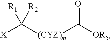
[X]C([(CYZ)m]C(=O)[OR5])([R1])[R2]
